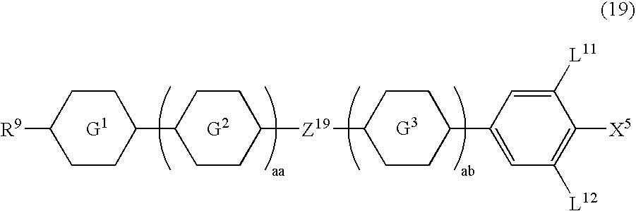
[G1].[G2].C1CC([R9])CCC1C1CCC([Z19]C2CCC(C3=CC([L12])=C([X5])C([L11])=C3)CC2)CC1
